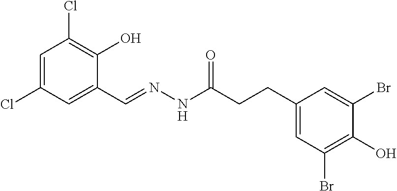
C1=C(Cl)C=C(C=NNC(CCC2=CC(Br)=C(O)C(Br)=C2)=O)C(O)=C1Cl
